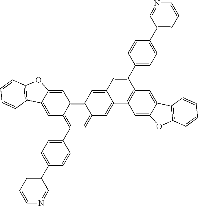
C1=C2C(=CC3=C4C(=CC(C5=CC=C(C6=CC=CN=C6)C=C5)=C13)C=C1C(=C4)C=C(C3=CC=C(C4=CC=CN=C4)C=C3)C3=C1C=C1C(=C3)C3=C(O1)C=CC=C3)OC1=C2C=CC=C1
